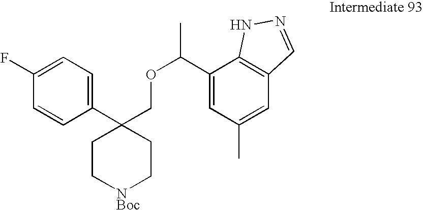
C1(C(OCC2(C3=CC=C(F)C=C3)CC[NBoc]CC2)C)=CC(C)=CC2=C1NN=C2
